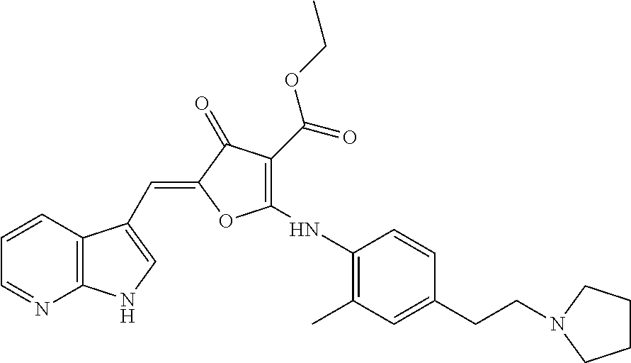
C1=CC2=C(N=C1)NC=C2C=C1C(=O)C(C(OCC)=O)=C(NC2=C(C)C=C(CCN3CCCC3)C=C2)O1
